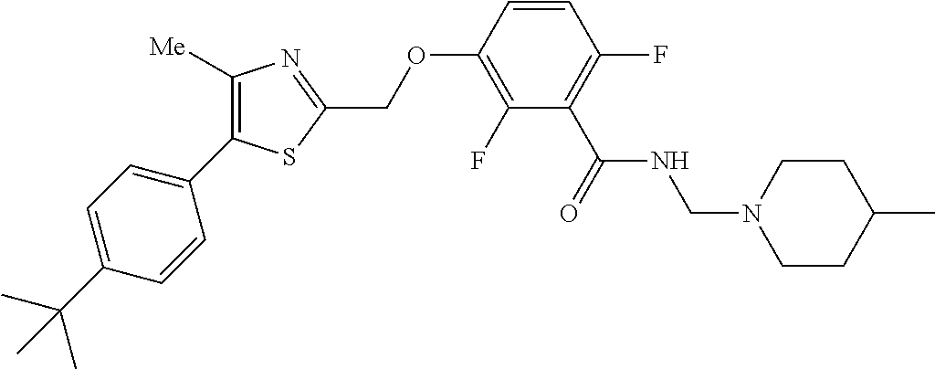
C1=CC(OCC2=NC([Me])=C(C3=CC=C(C(C)(C)C)C=C3)S2)=C(F)C(C(=O)NCN2CCC(C)CC2)=C1F
